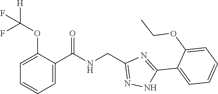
C1=C(OC([H])(F)F)C(C(NCC2=NNC(C3=CC=CC=C3OCC)=N2)=O)=CC=C1
